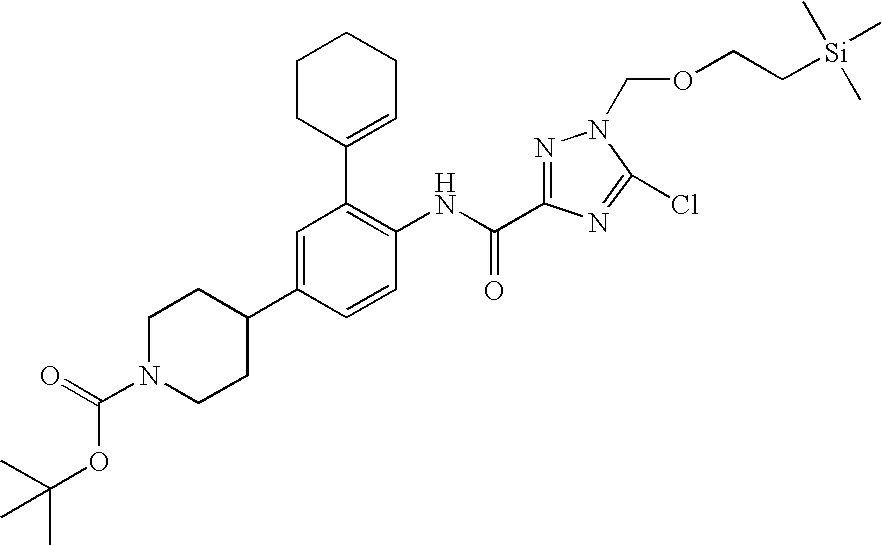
N(C(=O)C1=NN(COCC[Si](C)(C)C)C(Cl)=N1)C1=C(C2=CCCCC2)C=C(C2CCN(C(OC(C)(C)C)=O)CC2)C=C1
